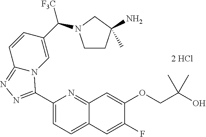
C1(C2=NN=C3C=CC(C([F3C])N4CCC(N)(C)C4)=CN32)=CC=C2C(=N1)C=C(OCC(O)(C)C)C(F)=C2
